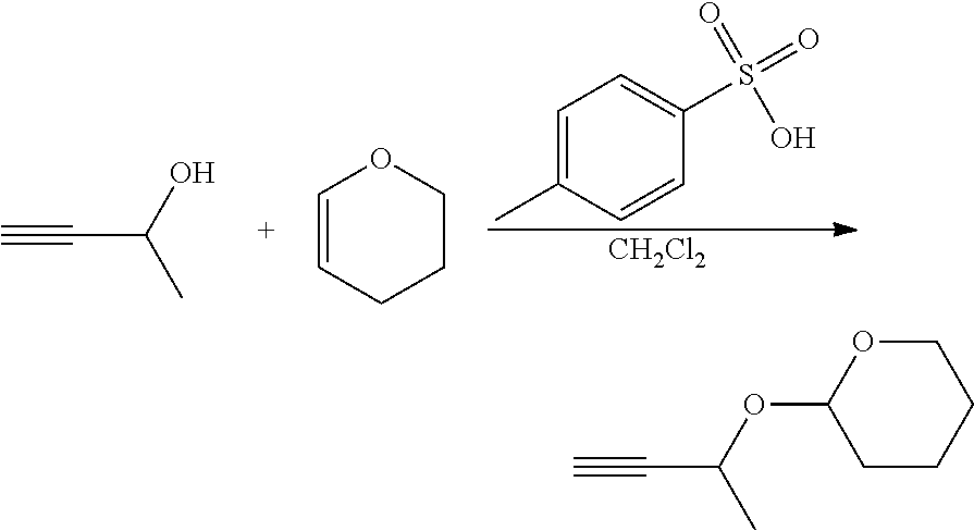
C1=C(C)C=CC(S(=O)(=O)O)=C1.[CH2Cl2].C(C(O)C)#C.C1=CCCCO1.C(C(OC1CCCCO1)C)#C
